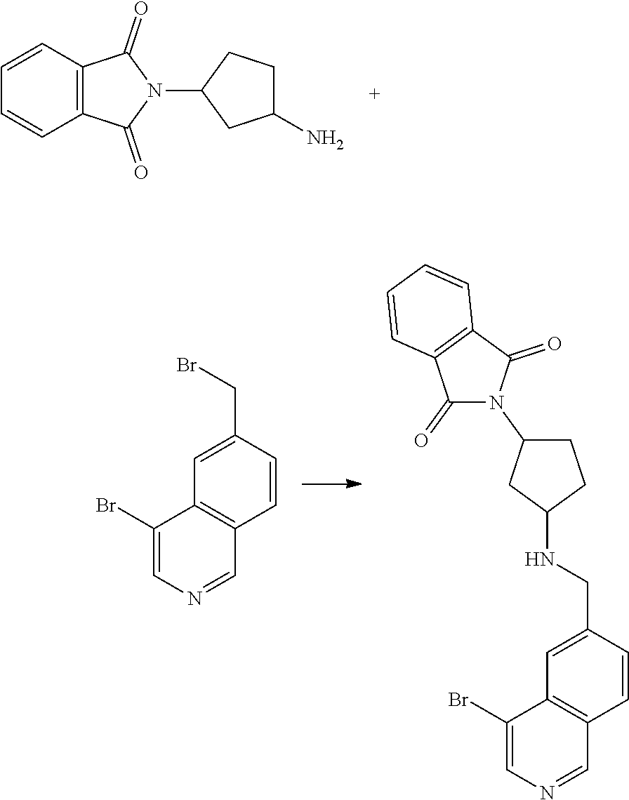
C1=CC=CC2=C1C(=O)N(C1CC(N)CC1)C2=O.C1(Br)=CN=CC2=C1C=C(CBr)C=C2.C1(Br)=CN=CC2=C1C=C(CNC1CCC(N3C(=O)C4=C(C3=O)C=CC=C4)C1)C=C2
